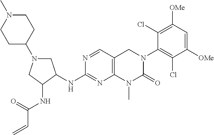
N(C1=NC2=C(C=N1)CN(C1=C(Cl)C([OMe])=CC([OMe])=C1Cl)C(=O)N2C)C1C(NC(C=C)=O)CN(C2CCN(C)CC2)C1
